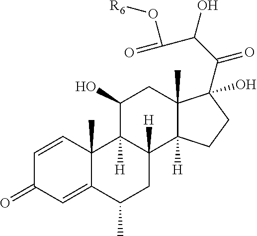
C1=CC2(C)C(=CC1=O)C(C)CC1([H])C2([H])C(O)CC2(C)C1([H])CCC2(C(C(O)C(=O)O[R6])=O)O
